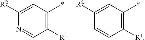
C1([R2])=CC(*)=C([R1])C=N1.C1([R2])=CC(*)=C([R1])C=C1
